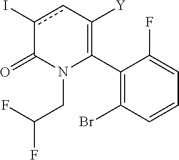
C1(C2=C([Y])cc(I)C(=O)N2CC(F)F)=C(Br)C=CC=C1F
